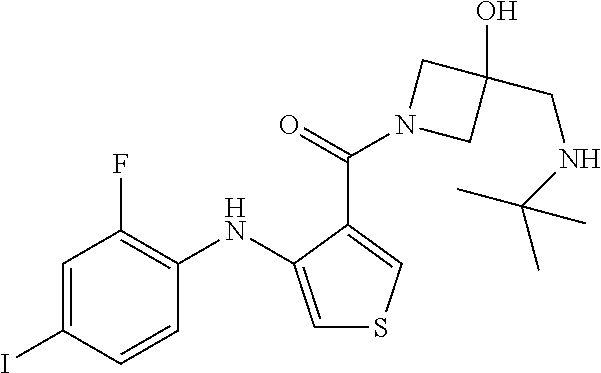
C1=C(I)C=CC(NC2=CSC=C2C(=O)N2CC(O)(CNC(C)(C)C)C2)=C1F
